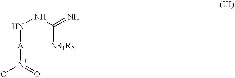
N(NC([NR1R2])=N)[A][N+]([O-])=O
